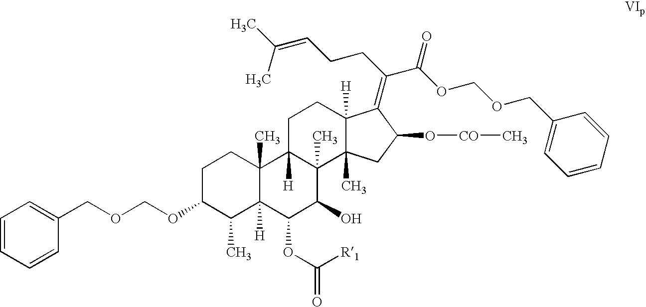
C1C(OCOCC2=CC=CC=C2)C(C)C2([H])C(C)(C1)C1([H])C(C)(C(O)C2OC(=O)[R1])C2(C)C([H])(CC1)C(=C(CCC=C(C)C)C(OCOCC1=CC=CC=C1)=O)C(O[CO]C)C2
